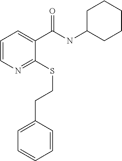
C1=CN=C(SCCC2=CC=CC=C2)C(C(NC2CCCCC2)=O)=C1
